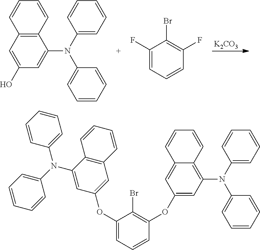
[K2CO3].C1=CC=CC2=C1C(N(C1=CC=CC=C1)C1=CC=CC=C1)=CC(O)=C2.C1(F)=CC=CC(F)=C1Br.C1(OC2=CC3=C(C(N(C4=CC=CC=C4)C4=CC=CC=C4)=C2)C=CC=C3)=CC=CC(OC2=CC(N(C3=CC=CC=C3)C3=CC=CC=C3)=C3C(=C2)C=CC=C3)=C1Br
